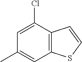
C1=C(Cl)C2=C(C=C1C)SC=C2
